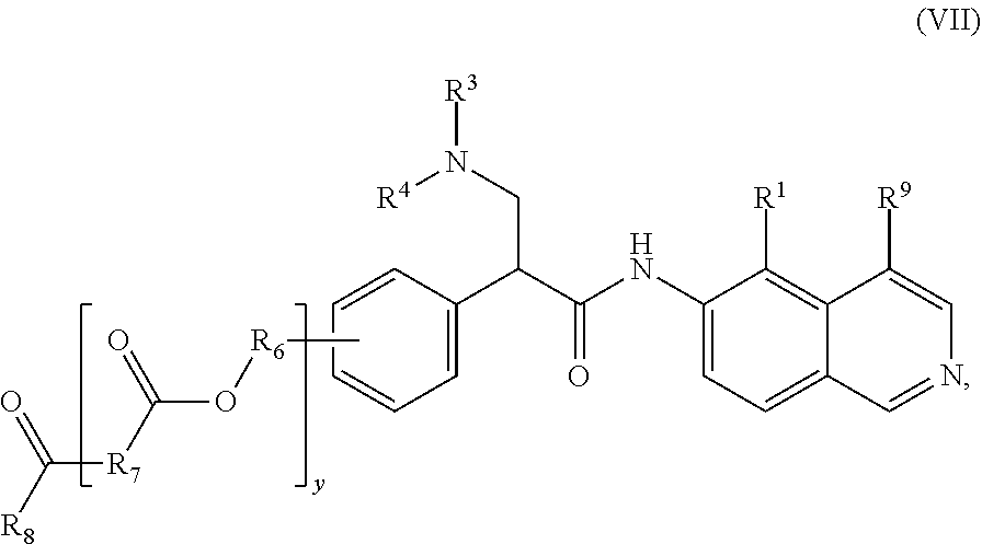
C[R6]OC([R7]C([R8])=O)=O.C1=C(C(C(NC2=CC=C3C=NC=C([R9])C3=C2[R1])=O)CN([R3])[R4])C=CC=C1
